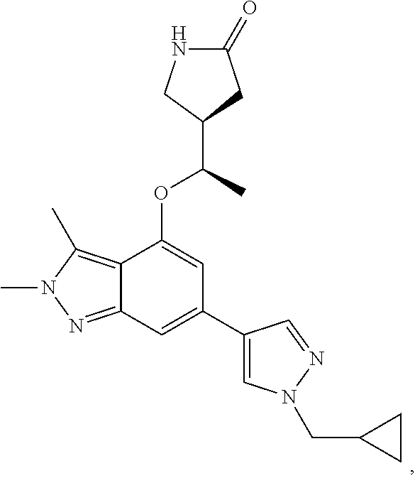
C12=C(C)N(C)N=C1C=C(C1=CN(CC3CC3)N=C1)C=C2OC(C)C1CNC(=O)C1
